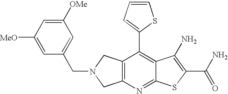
C12=C(CN(CC3=CC([OMe])=CC([MeO])=C3)C1)C(C1=CC=CS1)=C1C(=N2)SC(C(N)=O)=C1N
